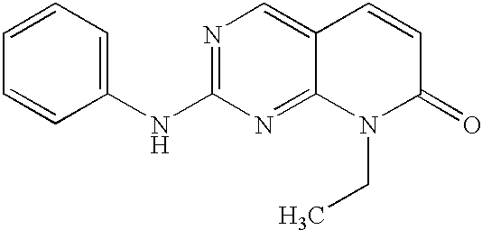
C1=CC=C(NC2=NC=C3C(=N2)N(CC)C(=O)C=C3)C=C1
